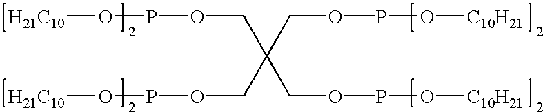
C(OPO[C10H21])C(COPO[C10H21])(COPO[H21C10])COPO[H21C10]
